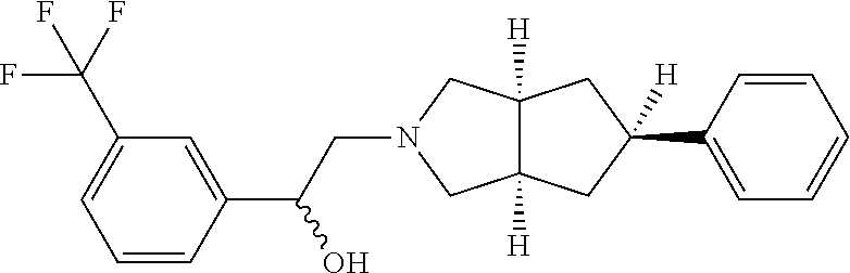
C(N1CC2([H])C([H])(C1)CC(C1=CC=CC=C1)([H])C2)C(C1=CC(C(F)(F)F)=CC=C1)O
